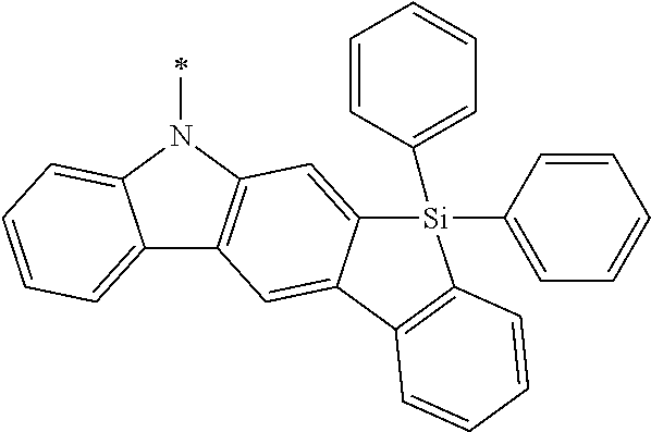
C12=CC=CC=C1N(C)C1=C2C=C2C(=C1)[Si](C1=CC=CC=C1)(C1=CC=CC=C1)C1=C2C=CC=C1
